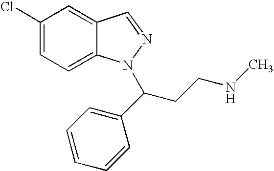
C1(Cl)=CC=C2C(=C1)C=NN2C(CCNC)C1=CC=CC=C1
